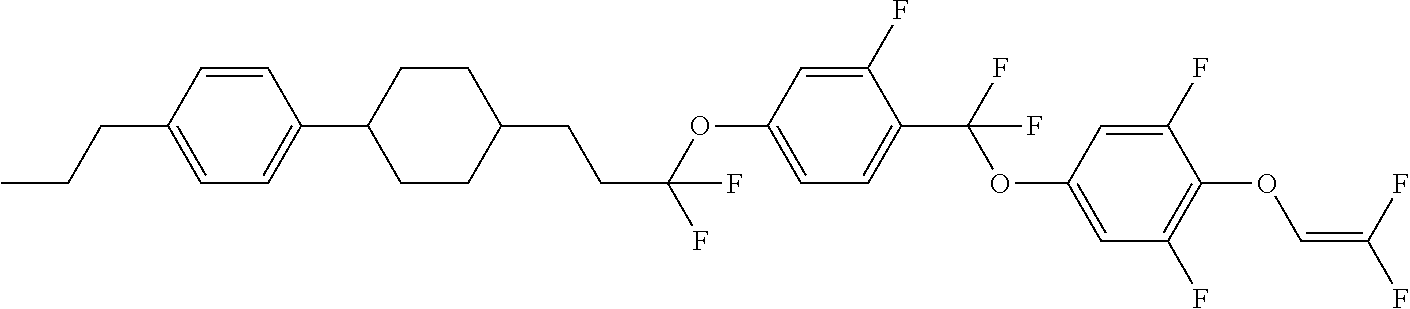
C1=CC(CCC)=CC=C1C1CCC(CCC(F)(OC2=CC=C(C(F)(OC3=CC(F)=C(OC=C(F)F)C(F)=C3)F)C(F)=C2)F)CC1
